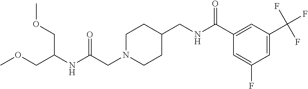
C(N1CCC(CNC(C2=CC(C(F)(F)F)=CC(F)=C2)=O)CC1)C(NC(COC)COC)=O
